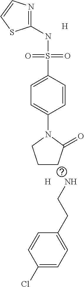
C1(NS(C2=CC=C(N3CCCC3=O)C=C2)(=O)=O)=NC=CS1.[H].[H].NCCC1=CC=C(Cl)C=C1
